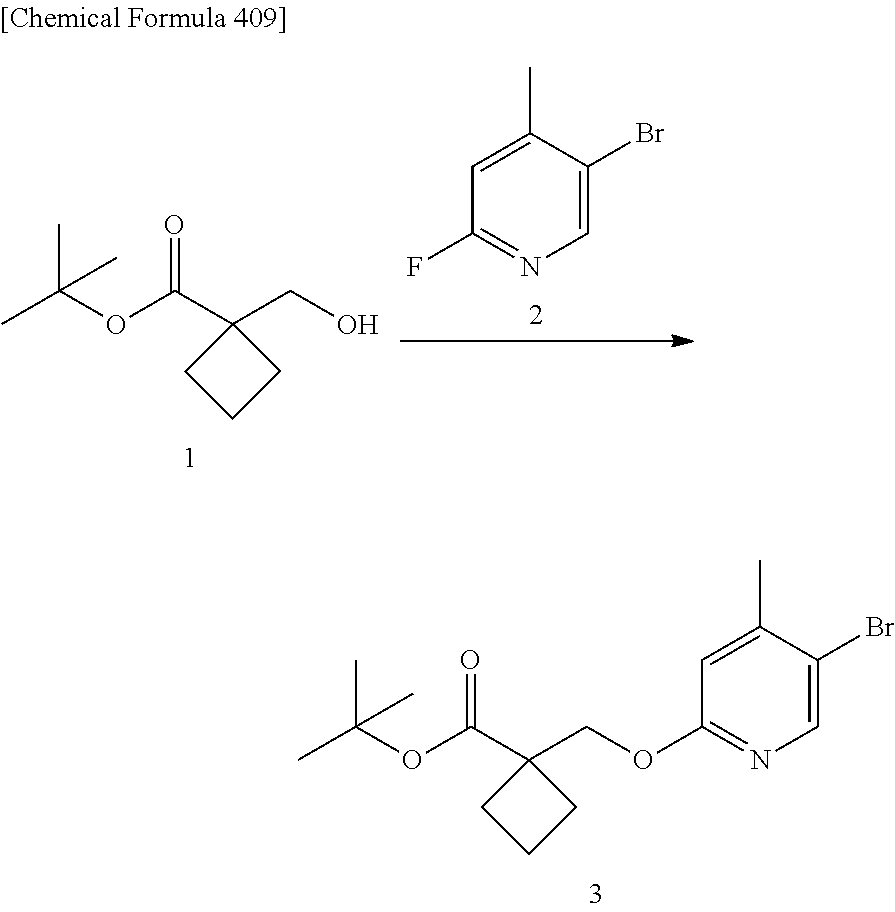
CC(OC(C1(COC2=NC=C(Br)C(C)=C2)CCC1)=O)(C)C.CC(OC(C1(CO)CCC1)=O)(C)C.C1=C(C)C(Br)=CN=C1F
